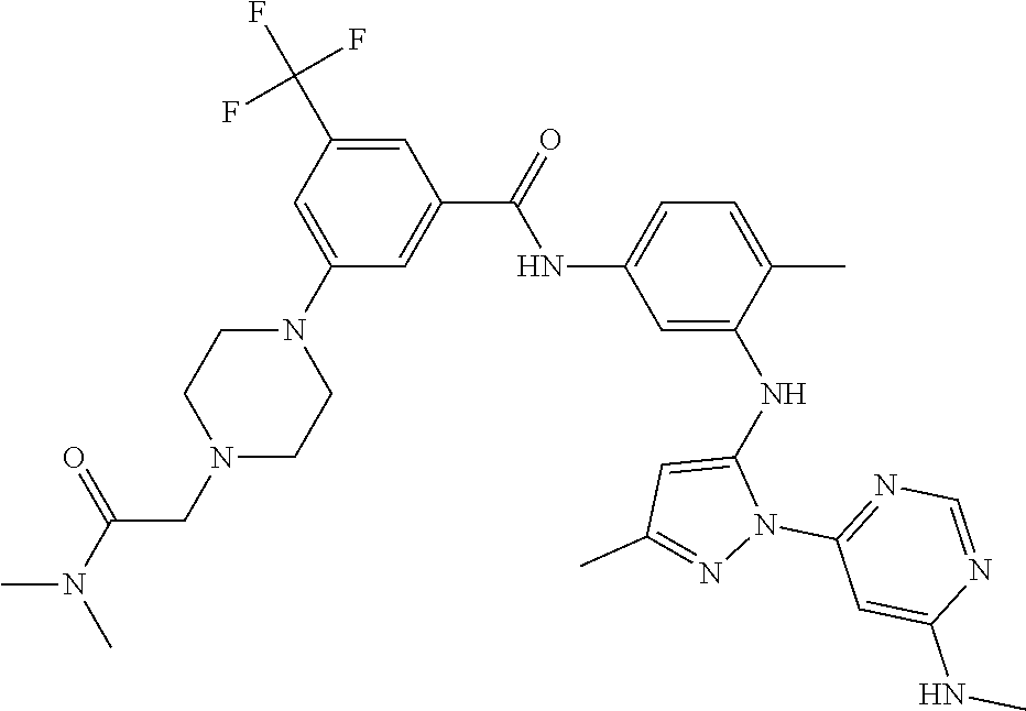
C1(NC(C2=CC(N3CCN(CC(N(C)C)=O)CC3)=CC(C(F)(F)F)=C2)=O)=CC=C(C)C(NC2=CC(C)=NN2C2=NC=NC(NC)=C2)=C1
